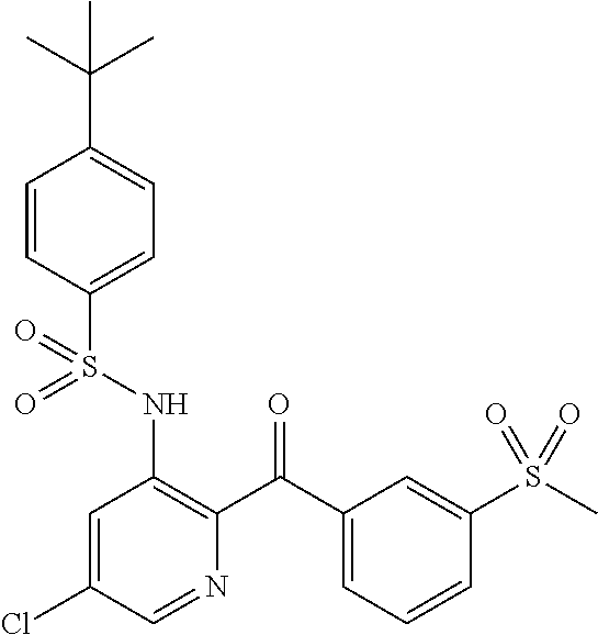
C1=CC(S(NC2=C(C(C3=CC=CC(S(C)(=O)=O)=C3)=O)N=CC(Cl)=C2)(=O)=O)=CC=C1C(C)(C)C
